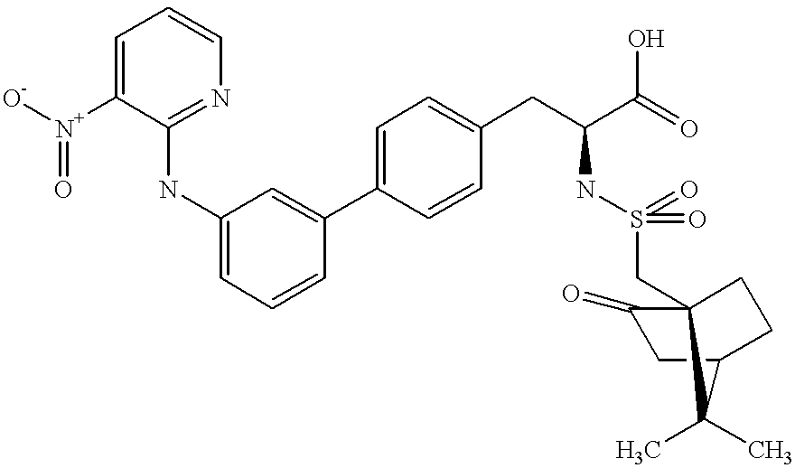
C1=C(NC2=NC=CC=C2[N+]([O-])=O)C=C(C2=CC=C(CC(C(=O)O)NS(=O)(=O)CC34CCC(CC3=O)C4(C)C)C=C2)C=C1
